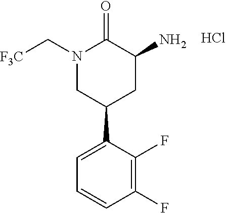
C1=CC(F)=C(F)C(C2CN(C[F3C])C(=O)C(N)C2)=C1.Cl
